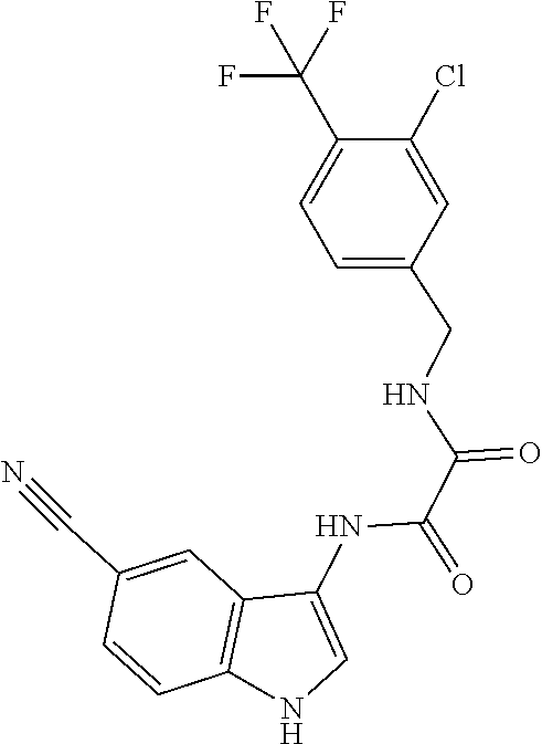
C1(C(F)(F)F)=CC=C(CNC(C(NC2=CNC3=C2C=C(C#N)C=C3)=O)=O)C=C1Cl
